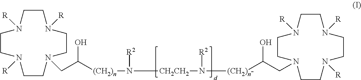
C1CN([R])CCN(CC([(CH2)n]N([R2])[CH2CH2]N([R2])[(CH2)n-]C(CN2CCN([R])CCN([R])CCN([R])CC2)O)O)CCN([R])CCN1[R]
